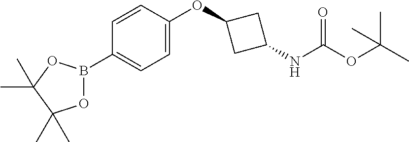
C1=CC(OC2CC(NC(OC(C)(C)C)=O)C2)=CC=C1B1OC(C)(C)C(C)(C)O1
